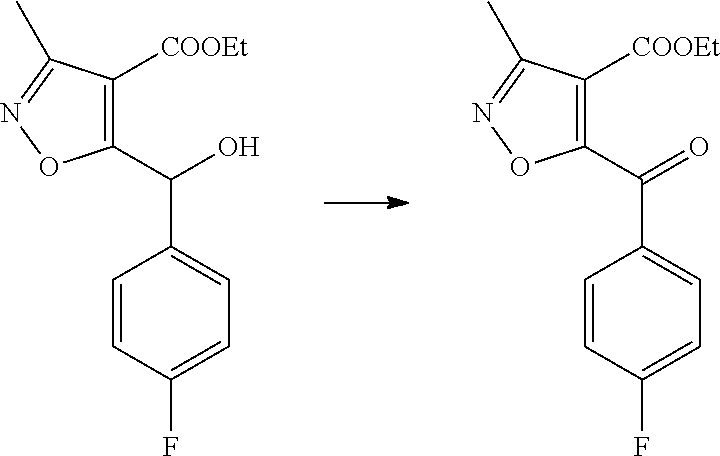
C1=CC(F)=CC=C1C(C1=C([COOEt])C(C)=NO1)O.C1=CC(F)=CC=C1C(C1=C([COOEt])C(C)=NO1)=O
